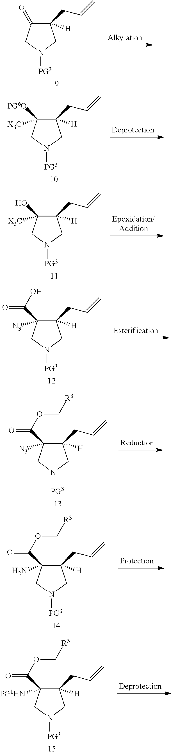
C1(CC=C)([H])C(=O)CN([PG3])C1.C1(CC=C)([H])C([PG6O])([X3C])CN([PG3])C1.C1(CC=C)([H])C(O)([X3C])CN([PG3])C1.C1(CC=C)([H])C(C(=O)O)([N3])CN([PG3])C1.C1(CC=C)([H])C(C(=O)OC[R3])([N3])CN([PG3])C1.C1(CC=C)([H])C(C(=O)OC[R3])(N)CN([PG3])C1.C1(CC=C)([H])C(C(=O)OC[R3])([PG1HN])CN([PG3])C1
